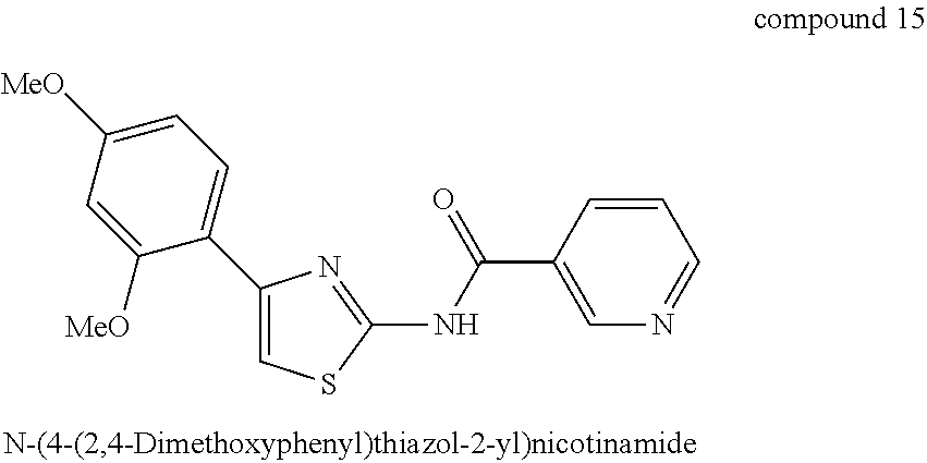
C1(C2=CC=C([MeO])C=C2[MeO])=CSC(NC(C2=CN=CC=C2)=O)=N1
